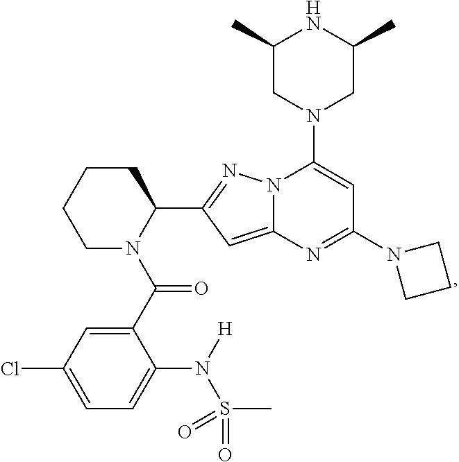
C1CCCN(C(C2=CC(Cl)=CC=C2N([H])S(C)(=O)=O)=O)C1C1=NN2C(=C1)N=C(N1CCC1)C=C2N1CC(C)NC(C)C1
